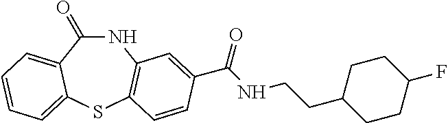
N1C(=O)C2=CC=CC=C2SC2=C1C=C(C(NCCC1CCC(F)CC1)=O)C=C2
